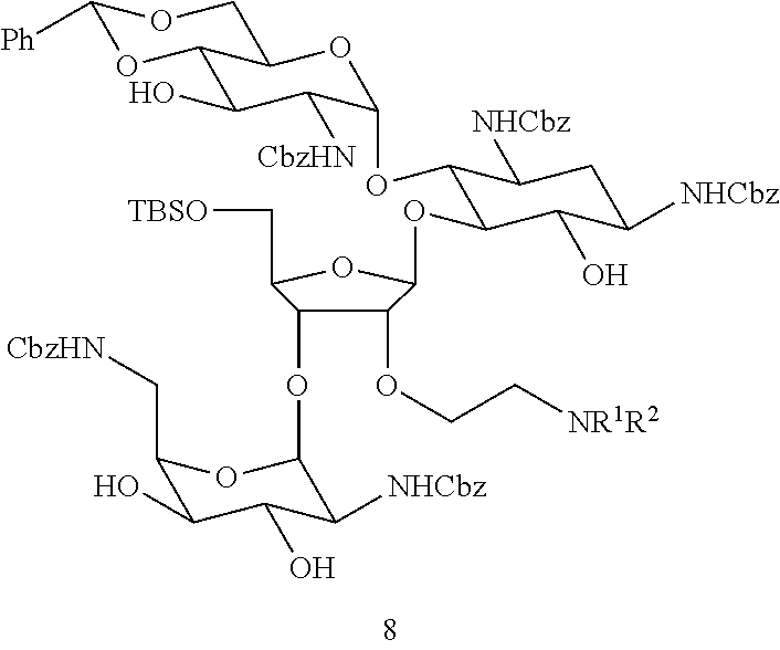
C1([Ph])OC2C(O)C([CbzHN])C(OC3C(OC4C(OCC[NR1R2])C(OC5C([NHCbz])C(O)C(O)C(C[CbzHN])O5)C(C[TBSO])O4)C(O)C([NHCbz])CC3[NHCbz])OC2CO1
